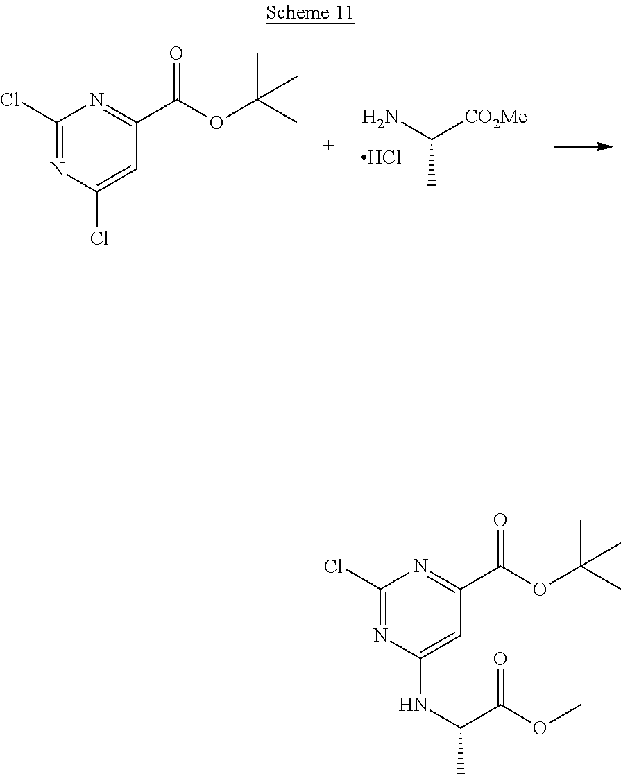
C1(Cl)=NC(NC(C(OC)=O)C)=CC(C(OC(C)(C)C)=O)=N1.C1(Cl)=NC(Cl)=CC(C(OC(C)(C)C)=O)=N1.NC([CO2Me])C.Cl
